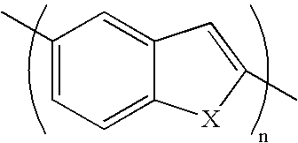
C1(C)=CC=C2C(=C1)C=C(C)[X]2
